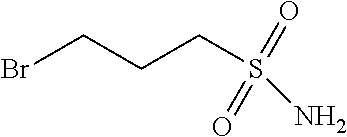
BrCCCS(N)(=O)=O
